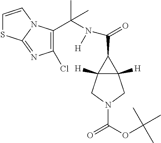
N(C(=O)C1C2([H])C1([H])CN(C(=O)OC(C)(C)C)C2)(C(C)(C1=C(Cl)N=C2N1C=CS2)C)[H]
